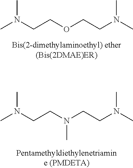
N(CCOCCN(C)C)(C)C.N(CCN(CCN(C)C)C)(C)C
